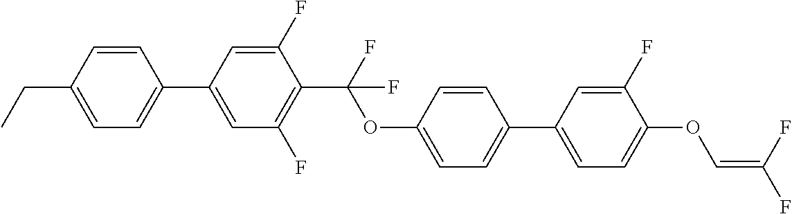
C1=CC(CC)=CC=C1C1=CC(F)=C(C(F)(OC2=CC=C(C3=CC=C(OC=C(F)F)C(F)=C3)C=C2)F)C(F)=C1
